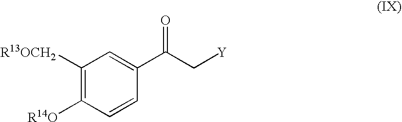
C1([R13OCH2])=C([R14O])C=CC(C(=O)C[Y])=C1
